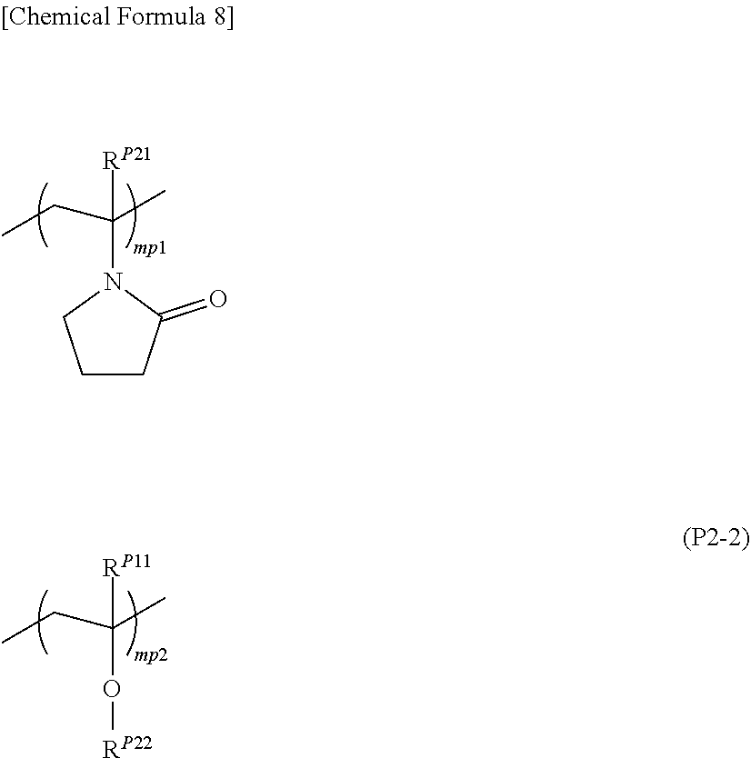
C(CC)(C)([RP11])O[RP22].C(CC)(C)([RP21])N1CCCC1=O
